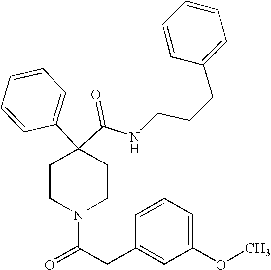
N(C(C1(C2=CC=CC=C2)CCN(C(=O)CC2=CC(OC)=CC=C2)CC1)=O)CCCC1=CC=CC=C1
